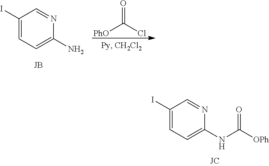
C1(I)=CC=C(NC([OPh])=O)N=C1.C1(I)=CC=C(N)N=C1.[PhO]C(Cl)=O
